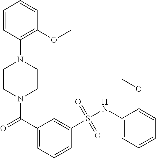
C1=CC(N2CCN(C(C3=CC=CC(S(NC4=CC=CC=C4OC)(=O)=O)=C3)=O)CC2)=C(OC)C=C1
